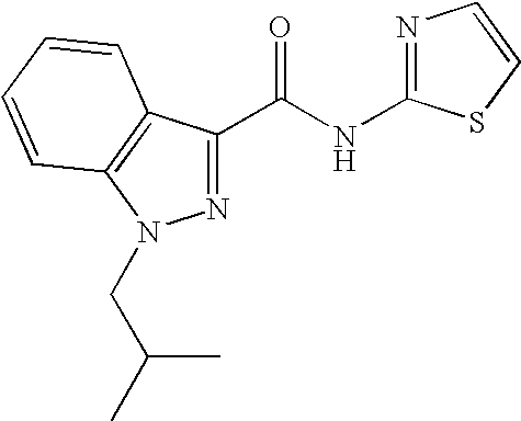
N1=C(C(NC2=NC=CS2)=O)C2=C(N1CC(C)C)C=CC=C2
